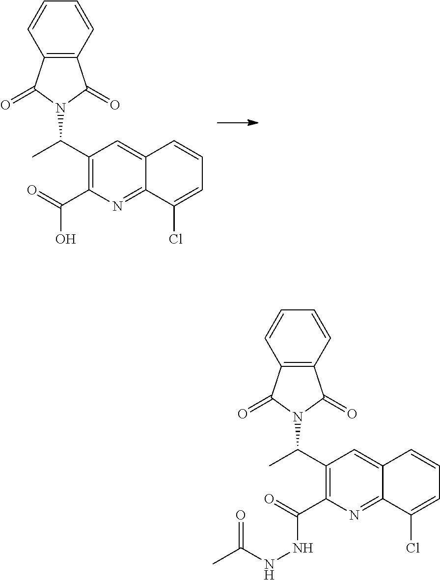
C(=O)(C1=C(C(C)N2C(=O)C3=C(C2=O)C=CC=C3)C=C2C(=N1)C(Cl)=CC=C2)NNC(C)=O.C(=O)(C1=C(C(C)N2C(=O)C3=C(C2=O)C=CC=C3)C=C2C(=N1)C(Cl)=CC=C2)O
